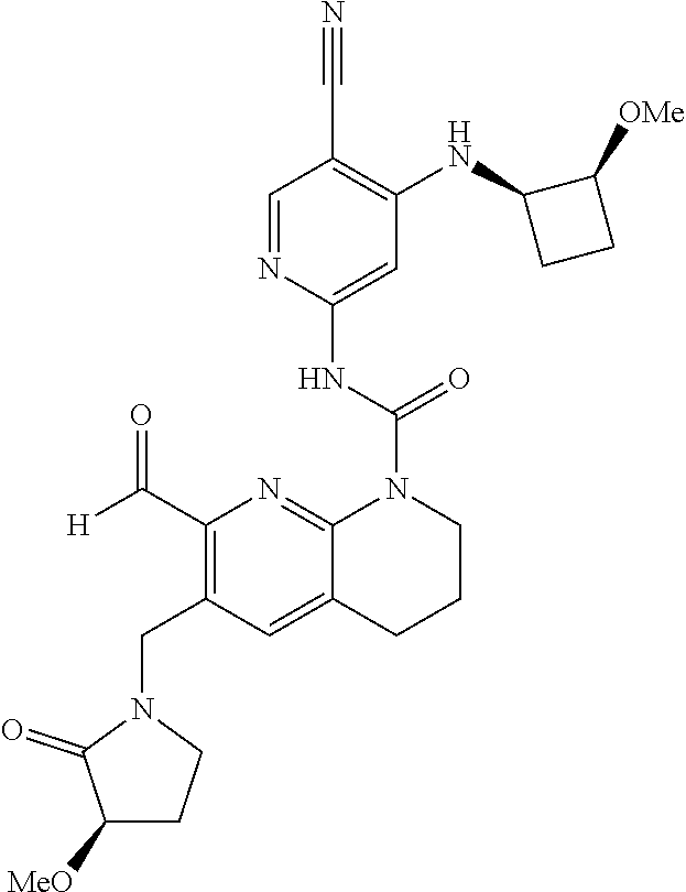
C1([OMe])C(NC2=C(C#N)C=NC(NC(=O)N3C4=NC(C([H])=O)=C(CN5C(=O)C([MeO])CC5)C=C4CCC3)=C2)CC1
